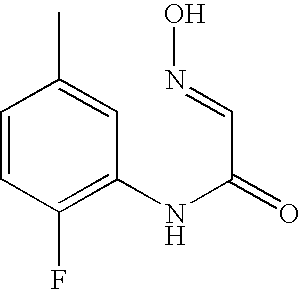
C1=CC(F)=C(NC(C=NO)=O)C=C1C
